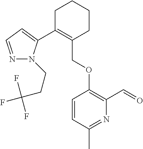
C1C(C2=CC=NN2CCC(F)(F)F)=C(COC2=C(C=O)N=C(C)C=C2)CCC1
